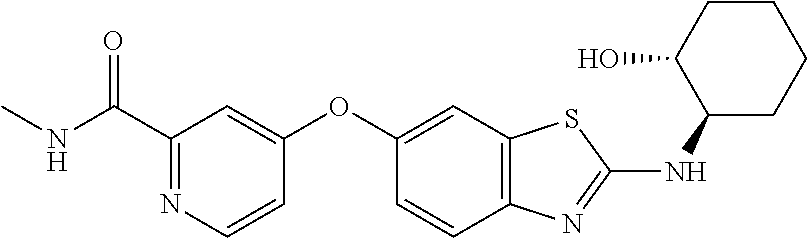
N(C)C(C1=NC=CC(OC2=CC3=C(C=C2)N=C(NC2CCCCC2O)S3)=C1)=O
